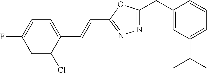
C1(CC2=NN=C(C=CC3=CC=C(F)C=C3Cl)O2)=CC(C(C)C)=CC=C1
